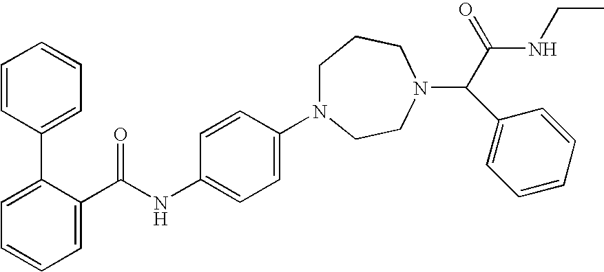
N1(C2=CC=C(NC(C3=CC=CC=C3C3=CC=CC=C3)=O)C=C2)CCCN(C(C(NCC)=O)C2=CC=CC=C2)CC1
